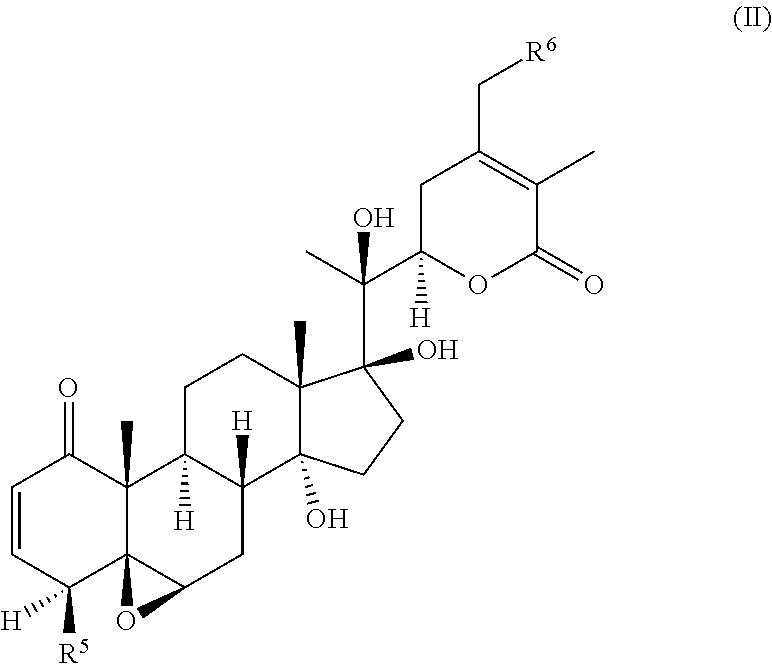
C1=CC(=O)C2(C)C3([H])CCC4(C)C(O)(C(C)(C5([H])OC(=O)C(C)=C(C[R6])C5)O)CCC4(O)C3([H])CC3C2(C1([H])[R5])O3
